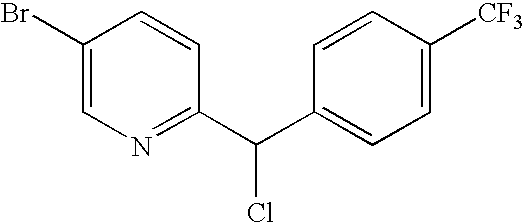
C1(Br)=CN=C(C(C2=CC=C([CF3])C=C2)Cl)C=C1
